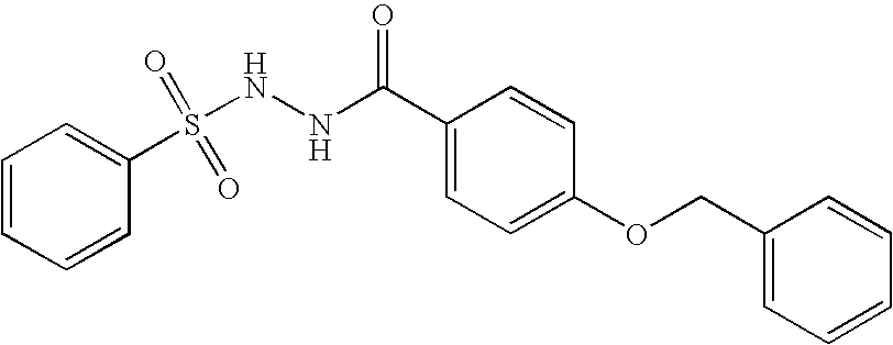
C1=CC(S(NNC(C2=CC=C(OCC3=CC=CC=C3)C=C2)=O)(=O)=O)=CC=C1
